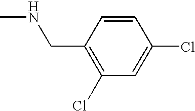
C1(CNC)=C(Cl)C=C(Cl)C=C1
